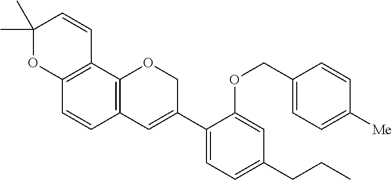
C1(C)(C)OC2=C(C=C1)C1=C(C=C2)C=C(C2=CC=C(CCC)C=C2OCC2=CC=C([Me])C=C2)CO1
